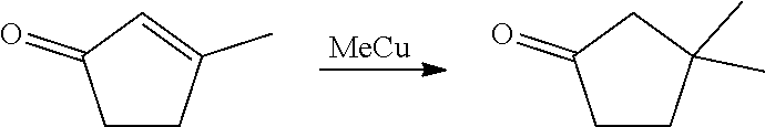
[MeCu].C1(=O)C=C(C)CC1.O=C1CCC(C)(C)C1
